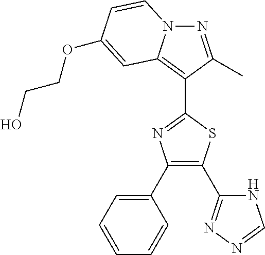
C1(C2=CC=CC=C2)=C(C2=NN=CN2)SC(C2=C3N(N=C2C)C=CC(OCCO)=C3)=N1
